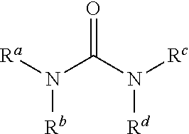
O=C(N([Ra])[Rb])N([Rc])[Rd]
